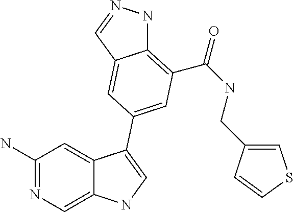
C1(N)=NC=C2C(=C1)C(C1=CC(C(=O)NCC3=CSC=C3)=C3NN=CC3=C1)=CN2
